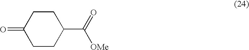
C1(=O)CCC(C([OMe])=O)CC1
